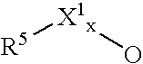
[R5][X1x]O
